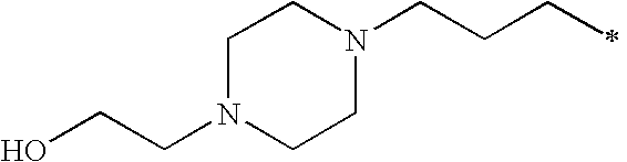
C1N(CCO)CCN(CCCC)C1
